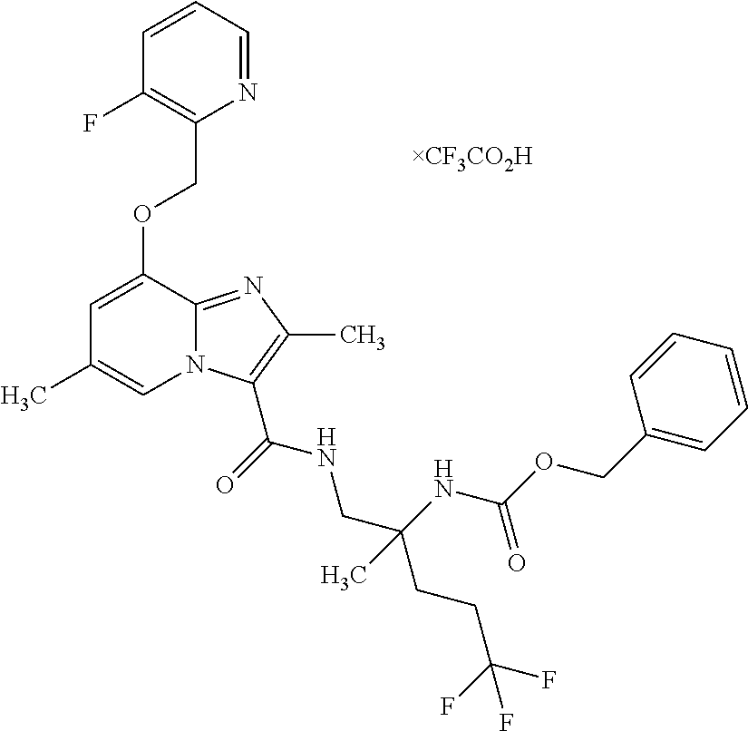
C1=CC=NC(COC2=CC(C)=CN3C2=NC(C)=C3C(=O)NCC(CCC(F)(F)F)(NC(OCC2=CC=CC=C2)=O)C)=C1F
